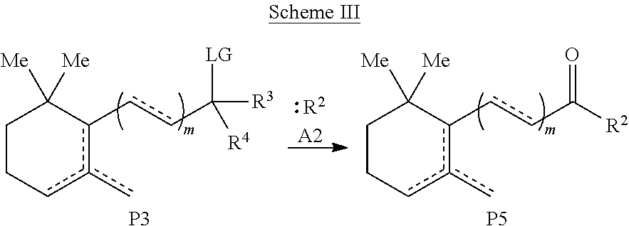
c1(-ccC([LG])([R3])[R4])c(c)cCCC1([Me])[Me].c1(-ccC(=O)[R2])c(c)cCCC1([Me])[Me].[P3].[P5].[R2].[A2]
